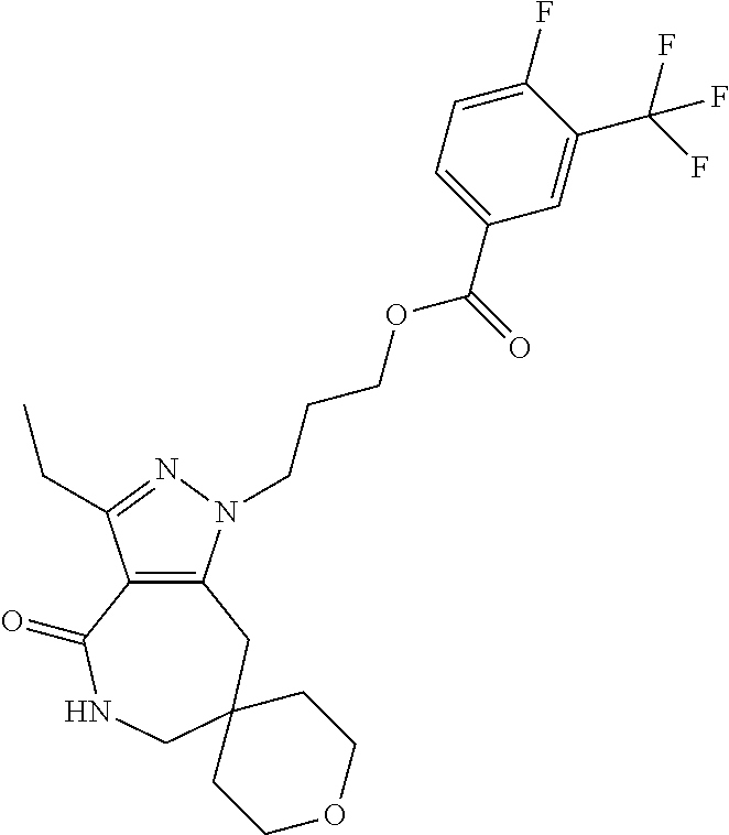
C12=C(N(CCCOC(C3=CC=C(F)C(C(F)(F)F)=C3)=O)N=C1CC)CC1(CNC2=O)CCOCC1
